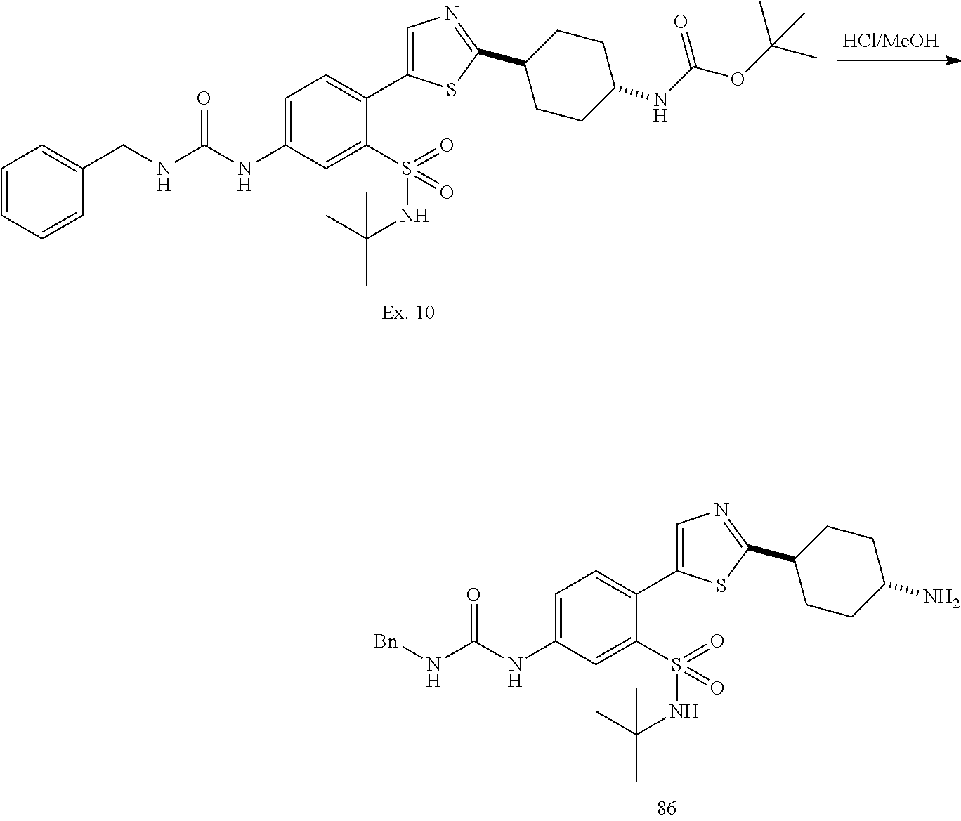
C(C1=CC=CC=C1)NC(=O)NC1=CC=C(C2=CN=C(C3CCC(NC(OC(C)(C)C)=O)CC3)S2)C(S(=O)(=O)NC(C)(C)C)=C1.[Bn]NC(=O)NC1=CC=C(C2=CN=C(C3CCC(N)CC3)S2)C(S(=O)(=O)NC(C)(C)C)=C1
